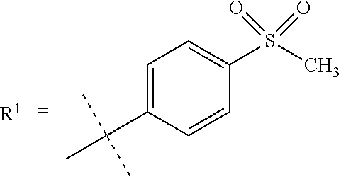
C1=C(C(C)(C)C)C=CC(S(C)(=O)=O)=C1.[R1]
